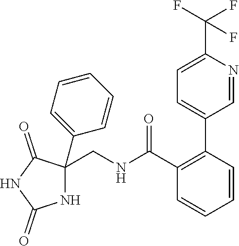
C1=C(C(F)(F)F)N=CC(C2=C(C(NCC3(C4=CC=CC=C4)NC(=O)NC3=O)=O)C=CC=C2)=C1
